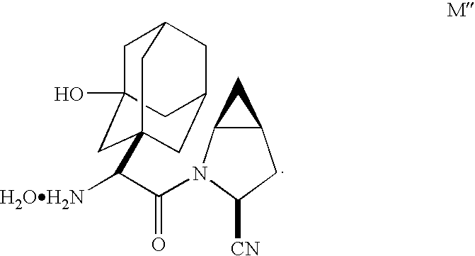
C1C2(O)CC3(C(C(=O)N4C5C(CC4[CN])C5)[H2OH2N])CC(CC1C3)C2
